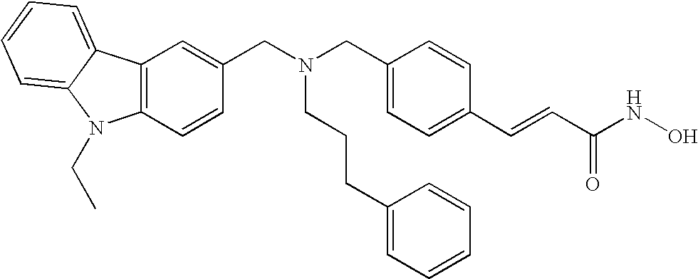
C12=C(C=CC(CN(CCCC3=CC=CC=C3)CC3=CC=C(C=CC(=O)NO)C=C3)=C1)N(CC)C1=CC=CC=C21
